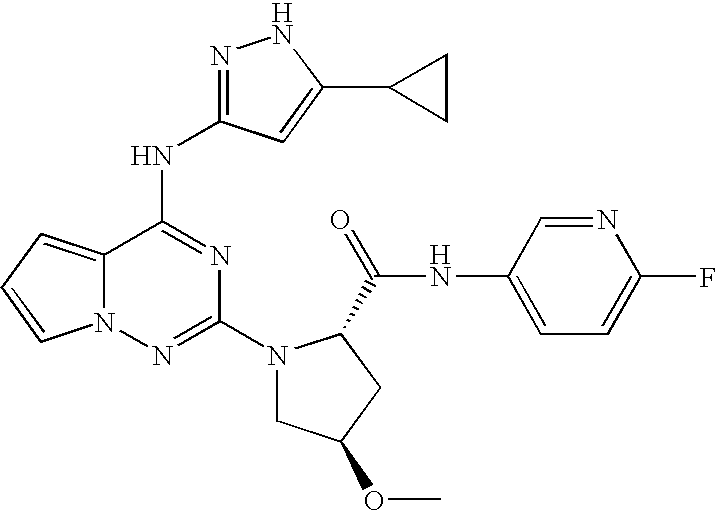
N1=C(NC2=NC(N3CC(OC)CC3C(=O)NC3=CC=C(F)N=C3)=NN3C2=CC=C3)C=C(C2CC2)N1
